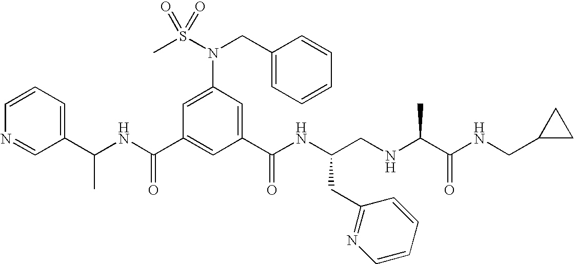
C1(C(NC(C2=CC(C(NC(CNC(C(NCC3CC3)=O)C)CC3=NC=CC=C3)=O)=CC(N(S(C)(=O)=O)CC3=CC=CC=C3)=C2)=O)C)=CC=CN=C1
